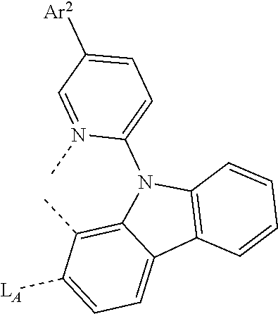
C1=C([LA])C(C)=C2C(=C1)C1=C(N2C2=CC=C([Ar2])C=N2C)C=CC=C1
